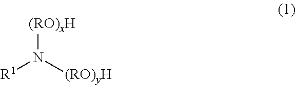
[(RO)xH]N([(RO)yH])[R1]
